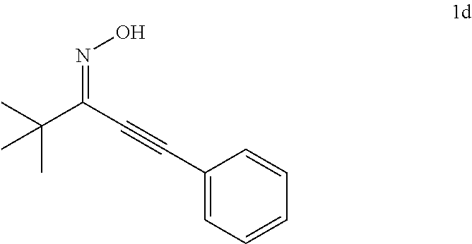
C(C(C#CC1=CC=CC=C1)=NO)(C)(C)C
